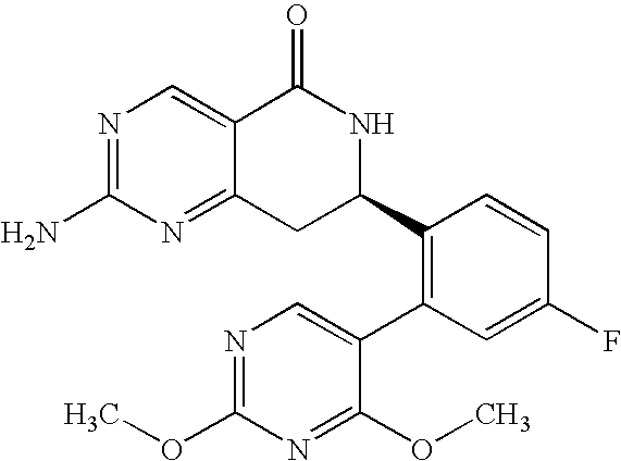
C12=NC(N)=NC=C1C(=O)NC(C1=C(C3=CN=C(OC)N=C3OC)C=C(F)C=C1)C2
